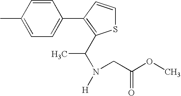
C1=C(C)C=CC(C2=C(C(N([H])CC(OC)=O)C)SC=C2)=C1
